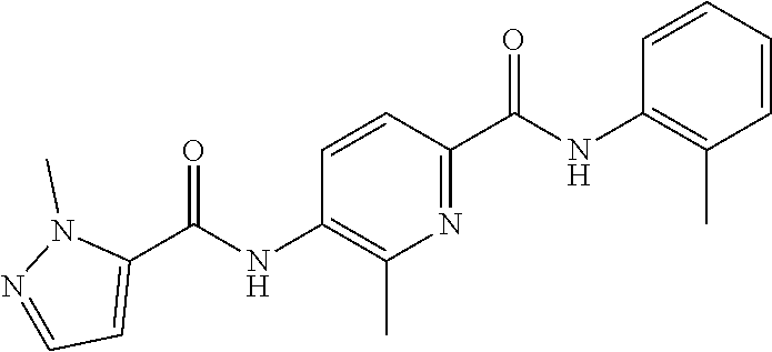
C1=CC=CC(NC(C2=NC(C)=C(NC(C3=CC=NN3C)=O)C=C2)=O)=C1C
